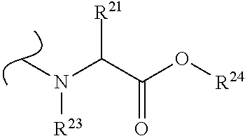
CN(C(C(O[R24])=O)[R21])[R23]
